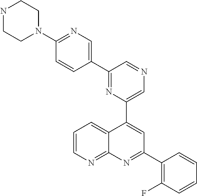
N1=C(C2=CN=C(N3CCNCC3)C=C2)C=NC=C1C1=CC(C2=C(F)C=CC=C2)=NC2=NC=CC=C12
